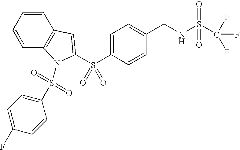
C1=CC2=C(C=C1)C=C(S(C1=CC=C(CNS(C(F)(F)F)(=O)=O)C=C1)(=O)=O)N2S(C1=CC=C(F)C=C1)(=O)=O
